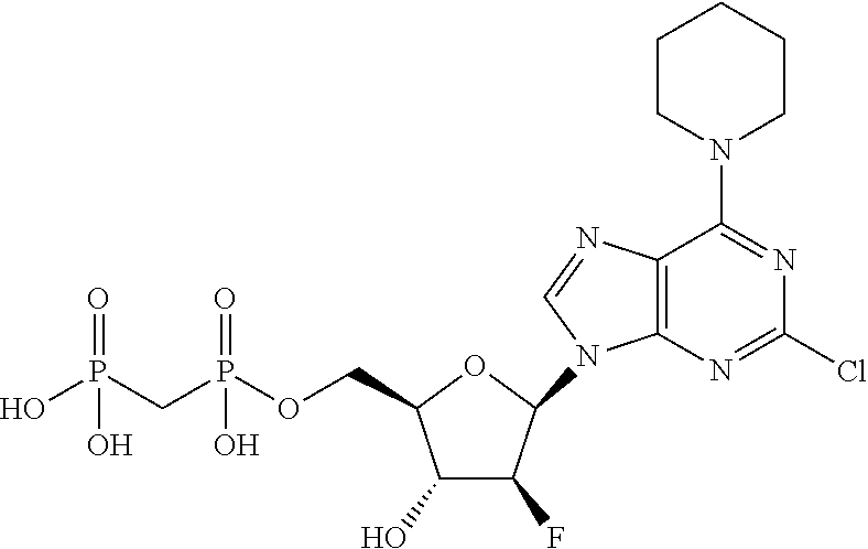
C1(O)C(F)C(N2C3=C(C(N4CCCCC4)=NC(Cl)=N3)N=C2)OC1COP(CP(O)(=O)O)(=O)O
